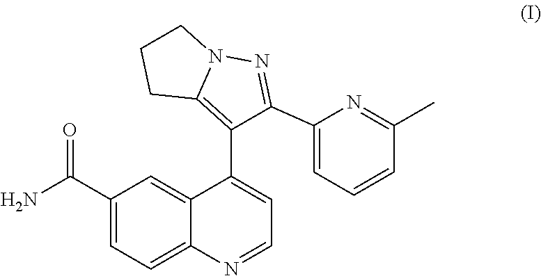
C1(C(N)=O)=CC=C2C(=C1)C(C1=C3N(N=C1C1=CC=CC(C)=N1)CCC3)=CC=N2
